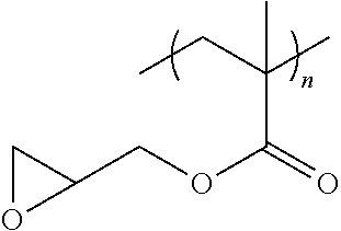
C1OC1COC(=O)C(C)(CC)C
